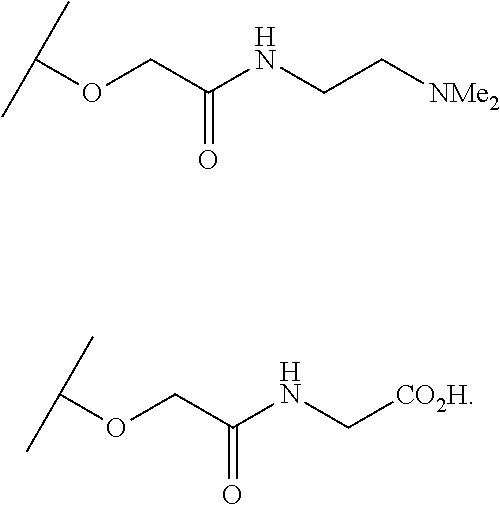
C(OCC(NCC[NMe2])=O)(C)C.C(OCC(NC[CO2H])=O)(C)C
